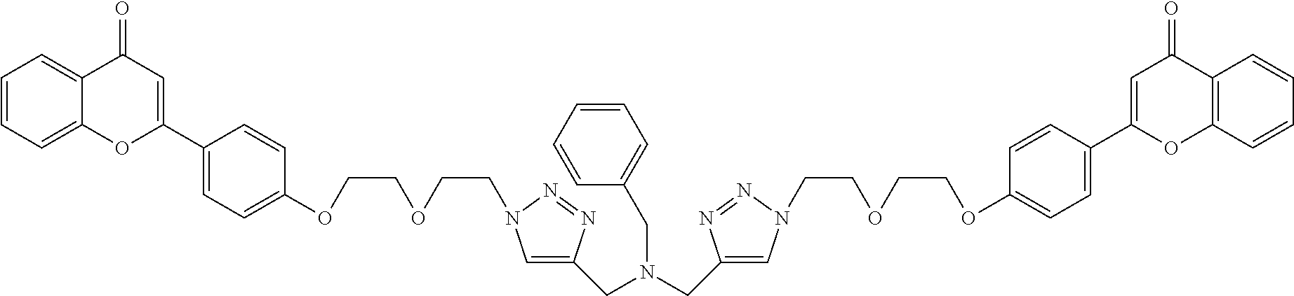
C1=CC=C2C(=C1)C(=O)C=C(C1=CC=C(OCCOCCN3C=C(CN(CC4=CN(CCOCCOC5=CC=C(C6=CC(=O)C7=C(O6)C=CC=C7)C=C5)N=N4)CC4=CC=CC=C4)N=N3)C=C1)O2
